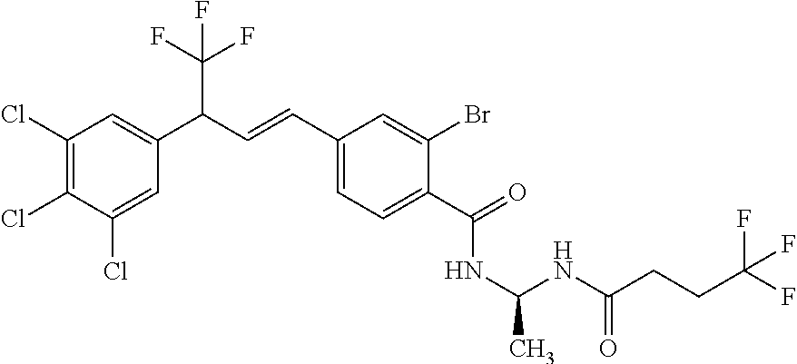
N(C(NC(CCC(F)(F)F)=O)C)C(C1=CC=C(C=CC(C2=CC(Cl)=C(Cl)C(Cl)=C2)C(F)(F)F)C=C1Br)=O
